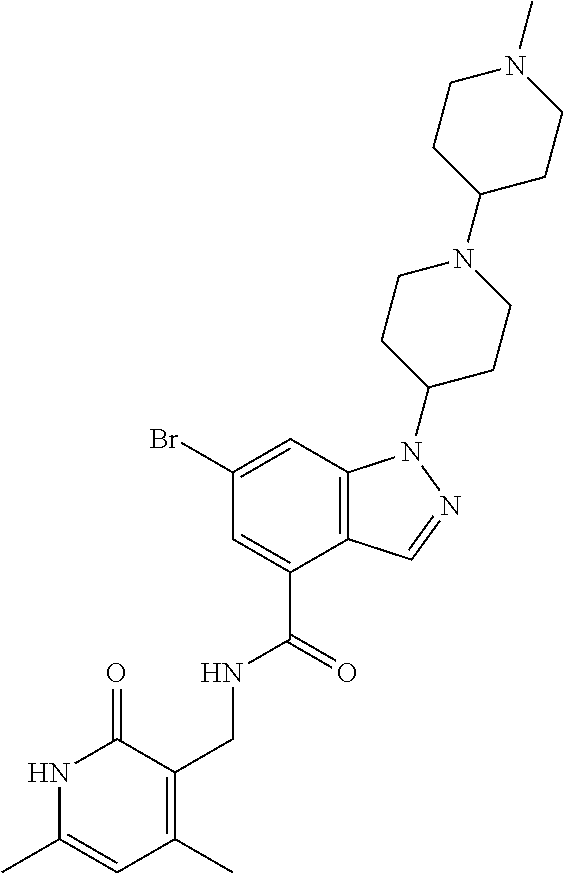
C12=C(C=C(Br)C=C1C(=O)NCC1=C(C)C=C(C)NC1=O)N(C1CCN(C3CCN(C)CC3)CC1)N=C2
